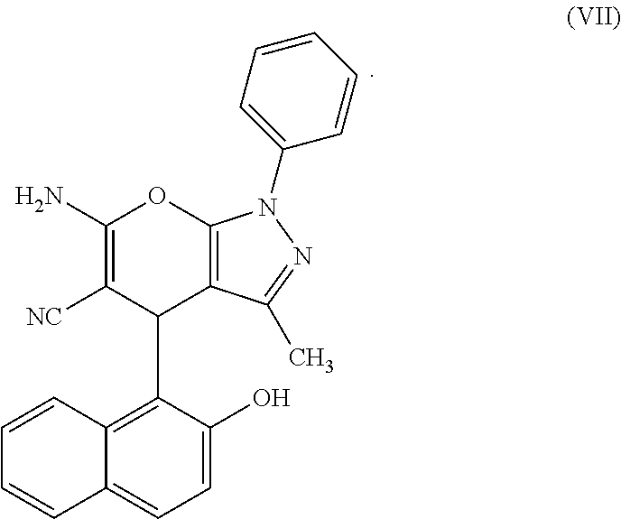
C1=CC2=CC=C(O)C(C3C4=C(OC(N)=C3[NC])N(C3=CC=CC=C3)N=C4C)=C2C=C1
